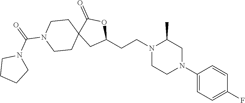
C1(N2CC(C)N(CCC3OC(=O)C4(C3)CCN(C(=O)N3CCCC3)CC4)CC2)=CC=C(F)C=C1
